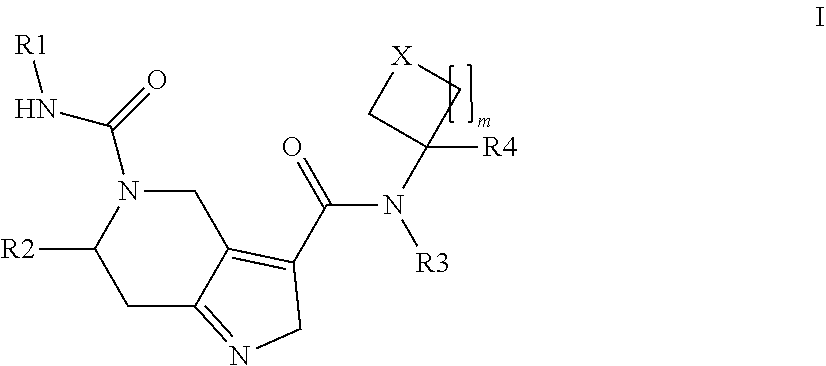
C1([R2])CC2=NCC(C(N(C3([R4])C[X]C3)[R3])=O)=C2CN1C(N[R1])=O
